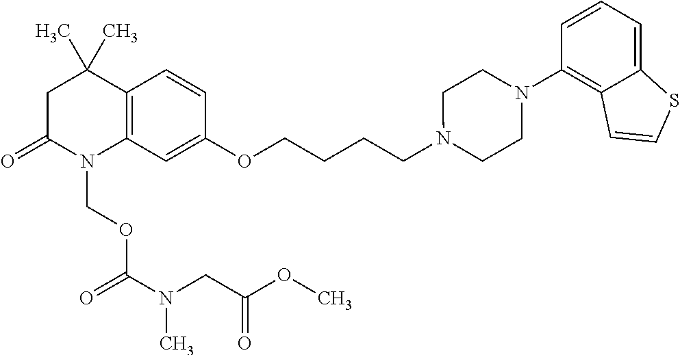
C1C(=O)N(COC(=O)N(CC(OC)=O)C)C2=C(C1(C)C)C=CC(OCCCCN1CCN(C3=C4C(=CC=C3)SC=C4)CC1)=C2
